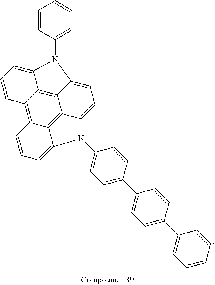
C12=C3C4=C5C6=C1C(=CC=C2N(C1=CC=CC=C1)C3=CC=C4)N(C1=CC=C(C2=CC=C(C3=CC=CC=C3)C=C2)C=C1)C6=CC=C5
